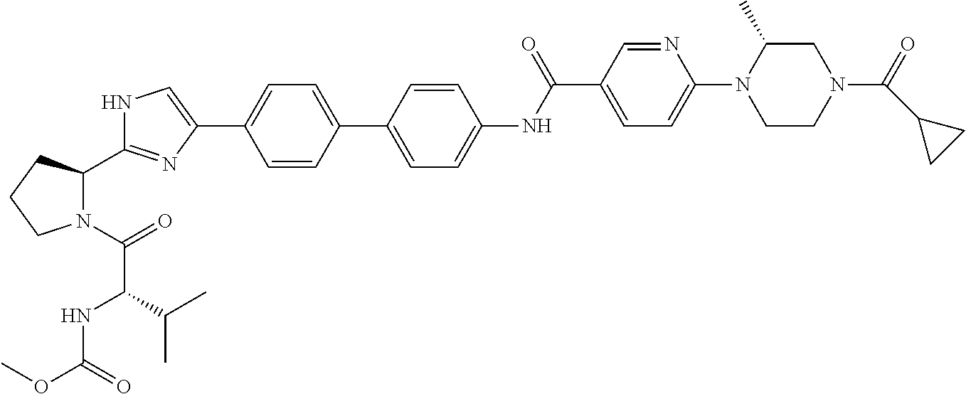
C1=CC(C2=CC=C(NC(C3=CC=C(N4CCN(C(=O)C5CC5)CC4C)N=C3)=O)C=C2)=CC=C1C1=CNC(C2N(C(=O)C(NC(OC)=O)C(C)C)CCC2)=N1
